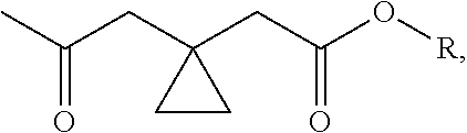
CC(CC1(CC(O[R])=O)CC1)=O
